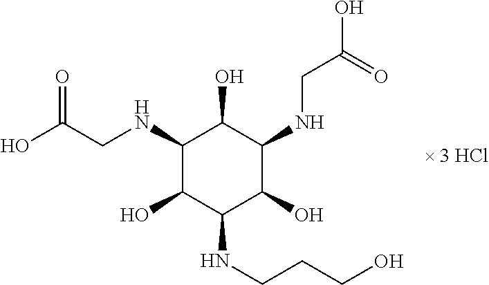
O=C(O)CNC1C(O)C(NCCCO)C(O)C(NCC(O)=O)C1O
